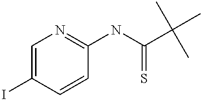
C1=C(I)C=CC(NC(C(C)(C)C)=S)=N1
